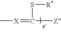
[X](=C(S[R*])[Z])C
